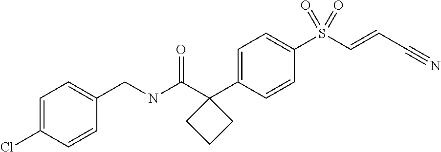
C1=C(C2(C(NCC3=CC=C(Cl)C=C3)=O)CCC2)C=CC(S(C=CC#N)(=O)=O)=C1
